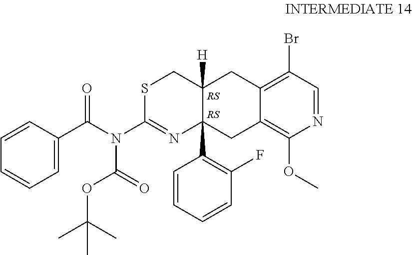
C1=C(C(N(C2=NC3(C4=C(F)C=CC=C4)C([H])(CS2)CC2=C(Br)C=NC(OC)=C2C3)C(OC(C)(C)C)=O)=O)C=CC=C1
